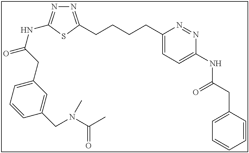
N1=C(CCCCC2=CC=C(NC(CC3=CC=CC=C3)=O)N=N2)SC(NC(=O)CC2=CC=CC(CN(C(C)=O)C)=C2)=N1
